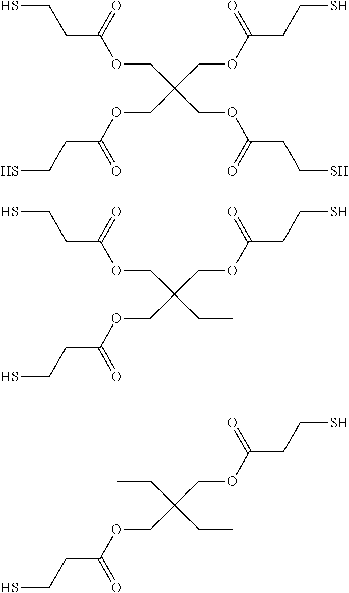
C(C(COC(CCS)=O)(COC(CCS)=O)COC(CCS)=O)OC(CCS)=O.C(C(CC)(COC(CCS)=O)COC(CCS)=O)OC(CCS)=O.C(C(CC)(COC(CCS)=O)COC(CCS)=O)C
